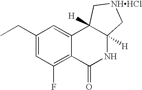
C1(CC)=CC(F)=C2C(=C1)C1([H])C([H])(NC2=O)C[NHHCl]C1
